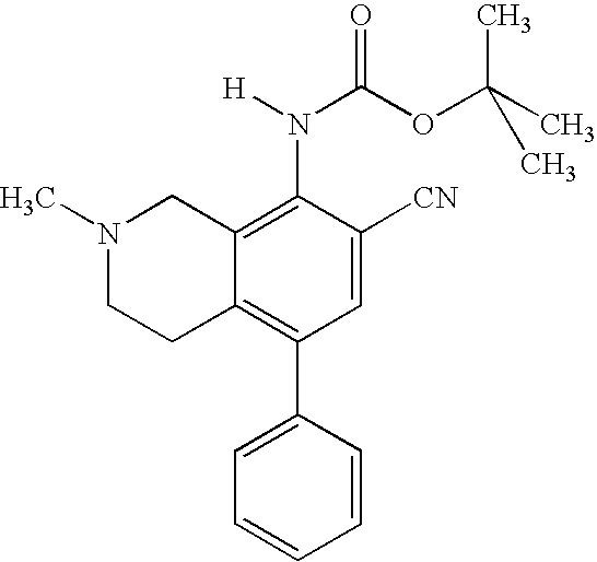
C12=C(N(C(OC(C)(C)C)=O)[H])C([CN])=CC(C3=CC=CC=C3)=C1CCN(C)C2
